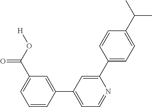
C1=CC(C2=CC=NC(C3=CC=C(C(C)C)C=C3)=C2)=CC(C(O[H])=O)=C1
